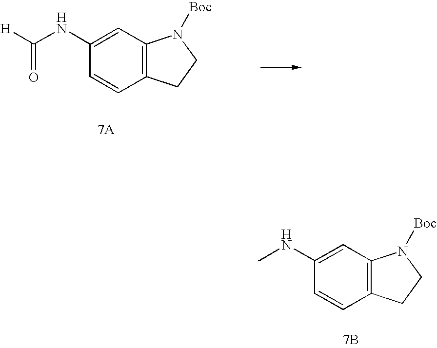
O=C([H])NC1=CC2=C(C=C1)CCN2[Boc].C1(NC)=CC2=C(C=C1)CCN2[Boc].[7B]
